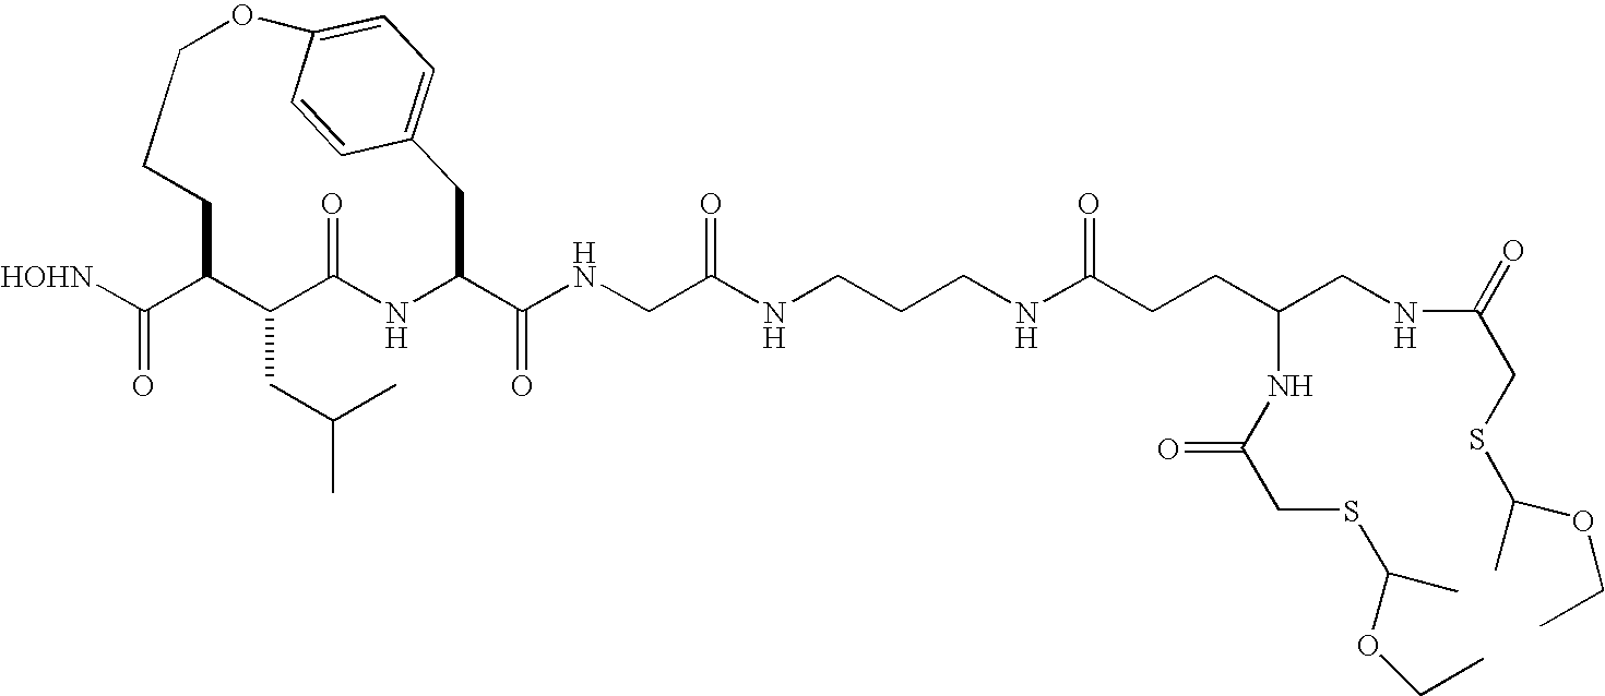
[HOHN]C(C1C(CC(C)C)C(=O)NC(C(NCC(NCCCNC(CCC(CNC(CSC(OCC)C)=O)NC(CSC(C)OCC)=O)=O)=O)=O)CC2=CC=C(OCCC1)C=C2)=O
